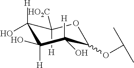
C1([HO2C])([H])C([H])(O)C([H])(O)C([H])(O)C(OC(C)C)O1
